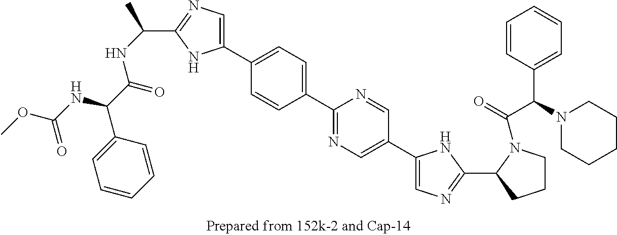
C1(C2=CC=C(C3=NC=C(C4=CN=C(C5CCCN5C(=O)C(N5CCCCC5)C5=CC=CC=C5)N4)C=N3)C=C2)=CN=C(C(C)NC(C(NC(OC)=O)C2=CC=CC=C2)=O)N1
